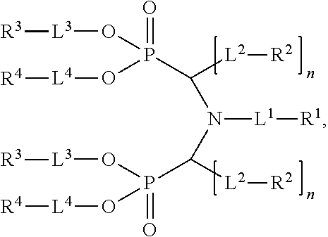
O=P(C([L2][R2])N(C([L2][R2])P(O[L3][R3])(O[L4][R4])=O)[L1][R1])(O[L4][R4])O[L3][R3]
